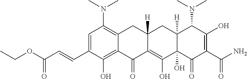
C1=C(C=CC(OCC)=O)C(O)=C2C(=C1N(C)C)CC1([H])C(=C(O)C3(O)C([H])(C1)C(N(C)C)C(O)=C(C(N)=O)C3=O)C2=O
